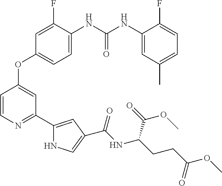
O(C1=CC(C2=CC(C(NC(CCC(OC)=O)C(=O)OC)=O)=CN2)=NC=C1)C1=CC=C([HN]C([HN]C2=CC(C)=CC=C2F)=O)C(F)=C1
